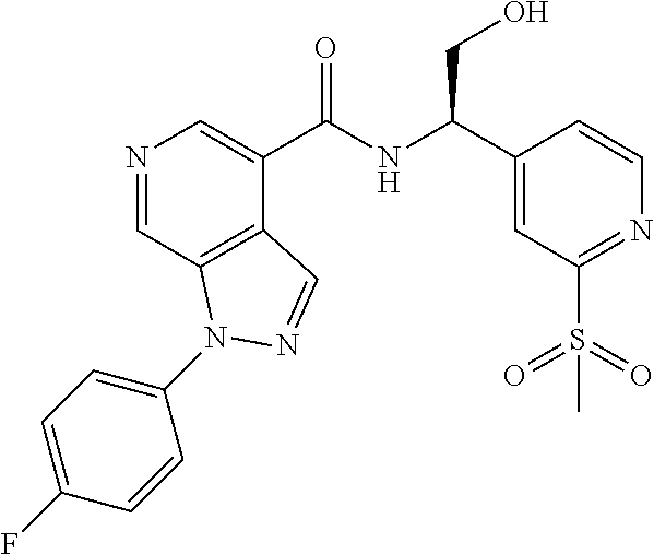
N1=CC2=C(C(C(NC(C3=CC(S(C)(=O)=O)=NC=C3)CO)=O)=C1)C=NN2C1=CC=C(F)C=C1
